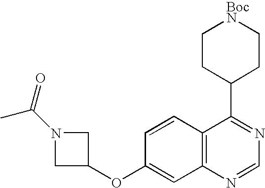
C12=C(N=CN=C1C1CC[BocN]CC1)C=C(OC1CN(C(=O)C)C1)C=C2
